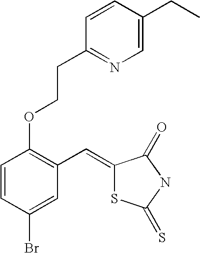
C1=CC(Br)=CC(C=C2SC(=S)NC2=O)=C1OCCC1=NC=C(CC)C=C1
